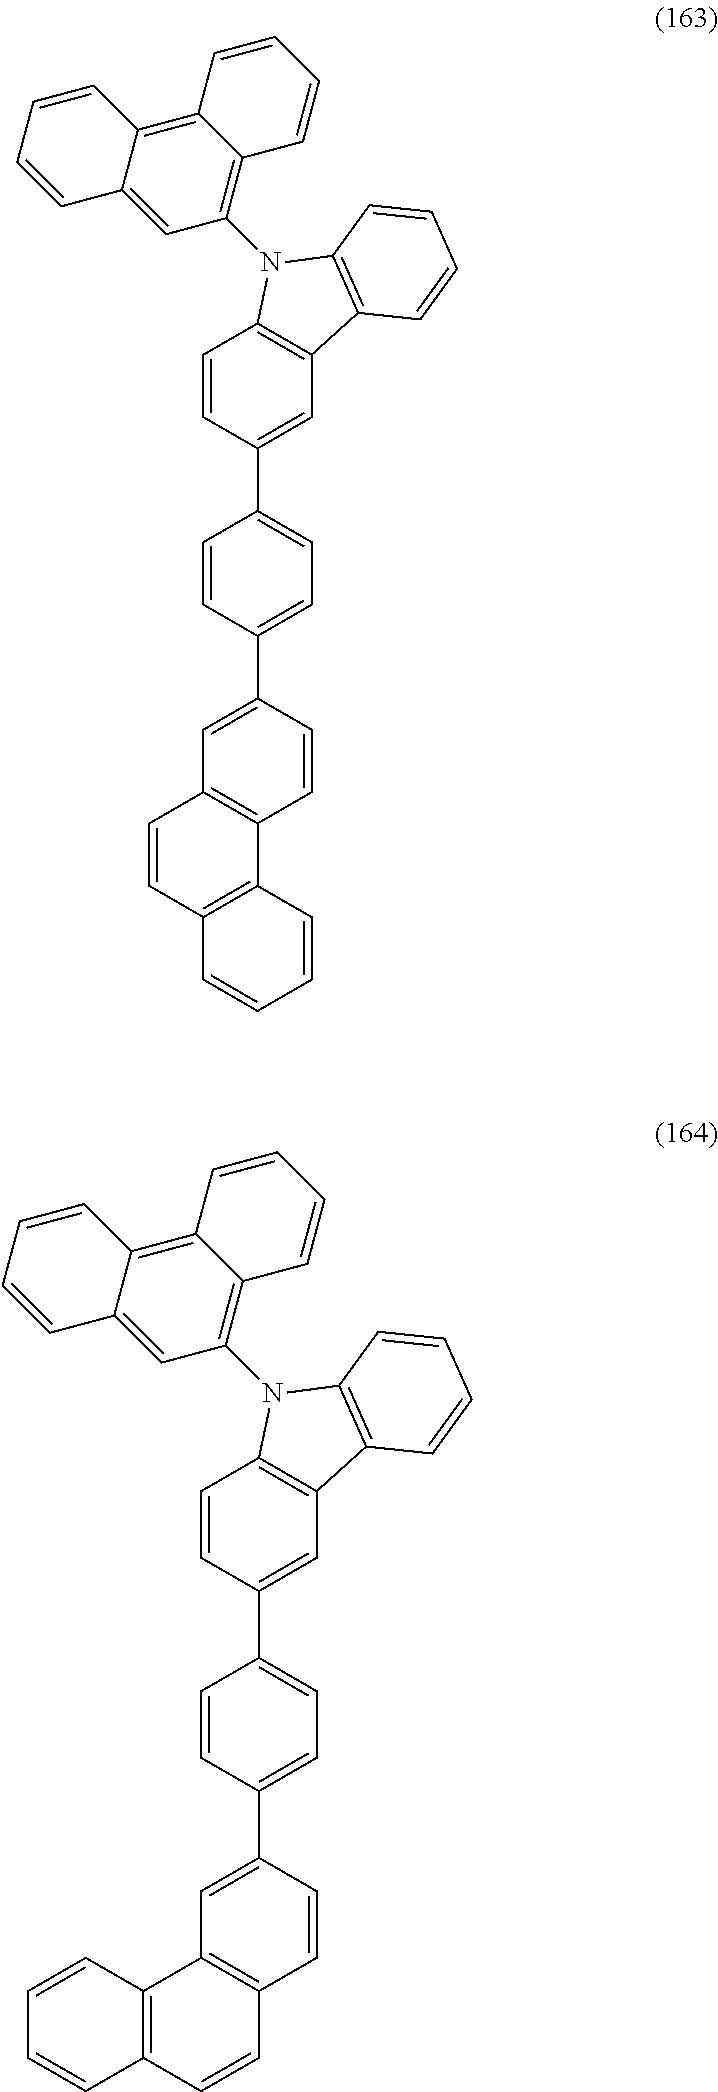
C1=CC(C2=CC=C(C3=CC4=C(C=C3)N(C3=C5C(=C6C(=C3)C=CC=C6)C=CC=C5)C3=C4C=CC=C3)C=C2)=CC2=C1C1=C(C=C2)C=CC=C1.C1=CC(C2=CC=C(C3=CC4=C(C=C3)N(C3=C5C(=C6C(=C3)C=CC=C6)C=CC=C5)C3=C4C=CC=C3)C=C2)=CC2=C1C=CC1=C2C=CC=C1
